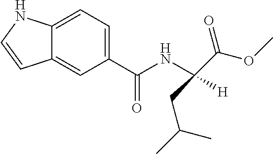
C12=CC=C(C(NC([H])(C(OC)=O)CC(C)C)=O)C=C1C=CN2
